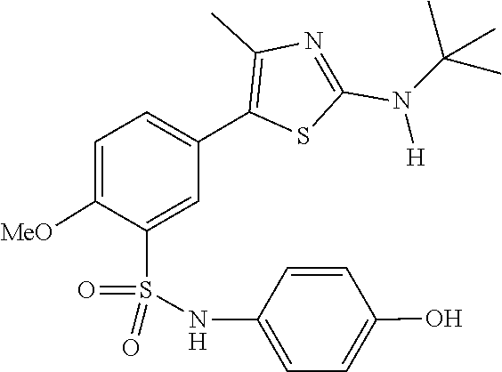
O=S(C1=CC(C2=C(C)N=C(N(C(C)(C)C)[H])S2)=CC=C1[MeO])(=O)NC1=CC=C(O)C=C1
